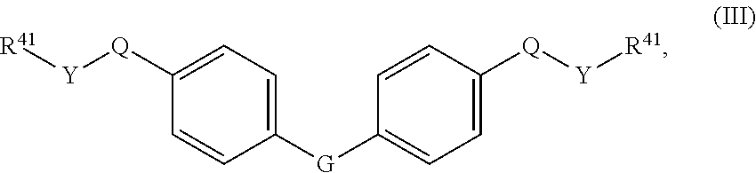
C1([G]C2=CC=C([Q][Y][R41])C=C2)=CC=C([Q][Y][R41])C=C1
